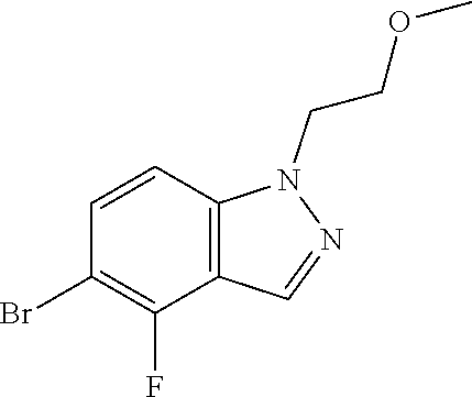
C1=CC2=C(C(F)=C1Br)C=NN2CCOC
